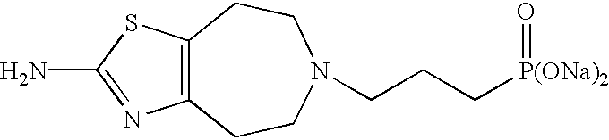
C12=C(CCN(CCC[P(ONa)2]=O)CC1)N=C(N)S2
